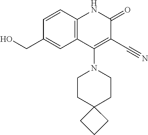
C1=CC2=C(C=C1CO)C(N1CCC3(CC1)CCC3)=C(C#N)C(=O)N2
